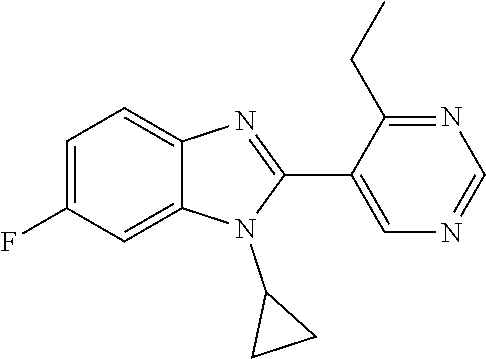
C1=C(F)C=C2C(=C1)N=C(C1=CN=CN=C1CC)N2C1CC1
